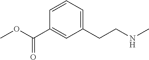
C1(CCNC)=CC=CC(C(OC)=O)=C1
